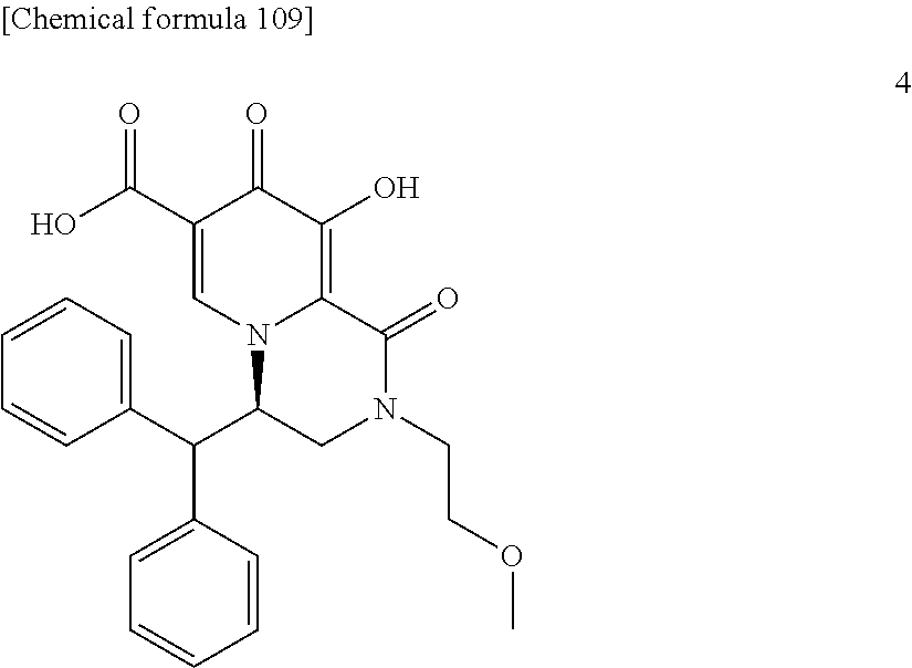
C1(C(O)=O)=CN2C(=C(O)C1=O)C(=O)N(CCOC)CC2C(C1=CC=CC=C1)C1=CC=CC=C1
